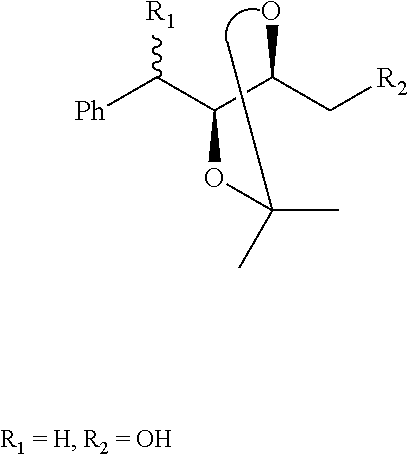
[Ph]C(C(C(C[R2])O)OC(C)(C)C)[R1]
